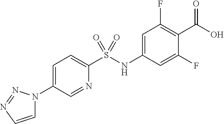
OC(=O)C1=C(F)C=C(NS(C2=CC=C(N3C=CN=N3)C=N2)(=O)=O)C=C1F
